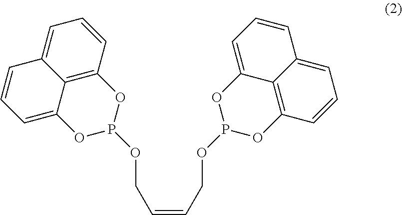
O(P1OC2=CC=CC3=CC=CC(=C23)O1)CC=CCOP1OC2=C3C(=CC=CC3=CC=C2)O1
